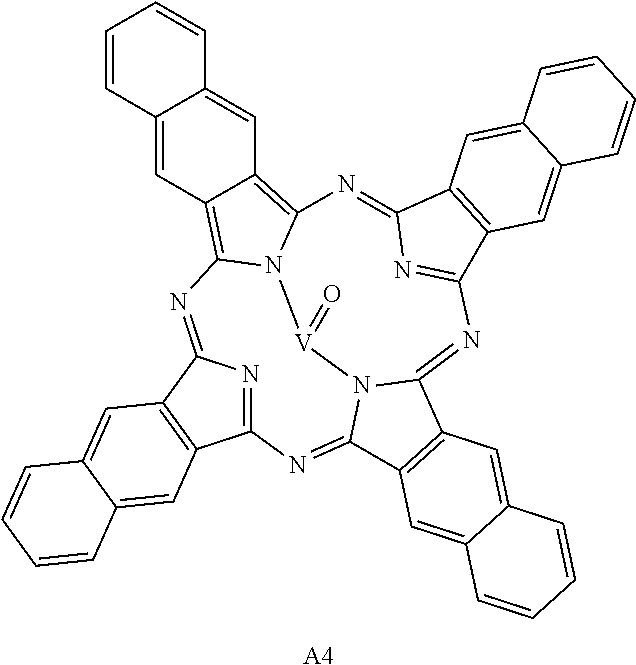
C1=CC2=CC3=C4N5C(=C3C=C2C=C1)N=C1N=C(C2=C1C=C1C(=C2)C=CC=C1)N=C1C2=C(C(=NC3=NC(=N4)C4=C3C=C3C(=C4)C=CC=C3)N1[V]5=O)C=C1C(=C2)C=CC=C1.[A4]
